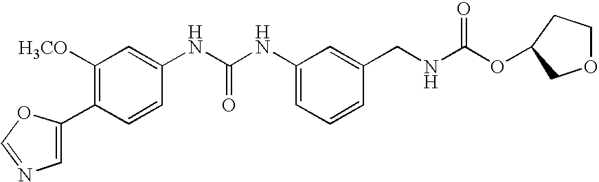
C1([H3CO])=C(C2=CN=CO2)C=CC(NC(NC2=CC=CC(CNC(OC3CCOC3)=O)=C2)=O)=C1
